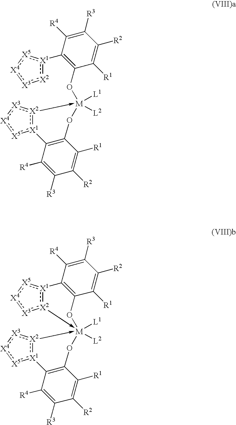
C1([R4])=C([R3])C([R2])=C([R1])C(O[M]2([L1])([L2])-[X2]3:[X1](:[X5]:[X4]:[X3]:3)C3=C(O2)C([R1])=C([R2])C([R3])=C3[R4])=C1[X1]1:[X2]:[X3]:[X4]:[X5]:1.C1([R4])=C([R3])C([R2])=C([R1])C2=C1[X1]1:[X2](->[M]3([L1])([L2])(-[X2]4:[X1](:[X5]:[X4]:[X3]:4)C4=C(O3)C([R1])=C([R2])C([R3])=C4[R4])O2):[X3]:[X4]:[X5]:1
